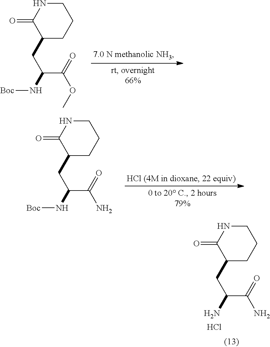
C1NC(=O)C(CC(N)C(N)=O)CC1.Cl.C1NC(=O)C(CC(N[Boc])C(OC)=O)CC1.C1NC(=O)C(CC(N[Boc])C(N)=O)CC1
